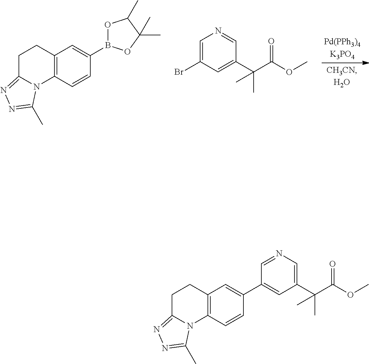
C12=C(C=CC(B3OC(C)C(C)(C)O3)=C1)N1C(=NN=C1C)CC2.C1=C(Br)C=C(C(C(OC)=O)(C)C)C=N1.C12=C(C=CC(C3=CC(C(C(OC)=O)(C)C)=CN=C3)=C1)N1C(=NN=C1C)CC2
